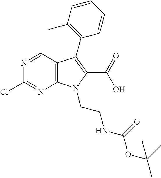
ClC1=NC2=C(C=N1)C(C1=C(C)C=CC=C1)=C(C(=O)O)N2CCNC(OC(C)(C)C)=O
